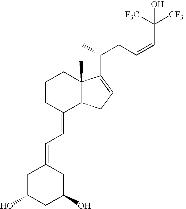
C1CC(=CC=C2CC(O)CC(O)C2)C2C(C)(C1)C(C(CC=CC([CF3])([F3C])O)C)=CC2
